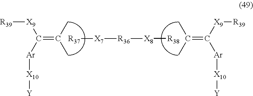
C(=C(C)C)([Ar][X10][Y])[X9][R39].C(=C([X9][R39])[Ar][X10][Y])(C)C.[R38][X8][R36][X7][R37]
